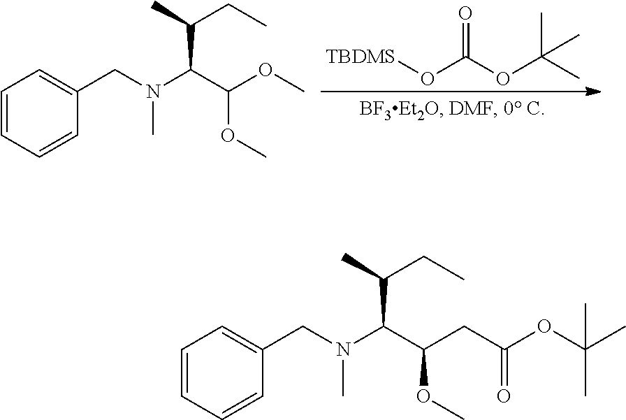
[TBDMS]OC(OC(C)(C)C)=O.C1=CC=CC(CN(C(C(OC)OC)C(CC)C)C)=C1.C1=CC=CC(CN(C(C(CC(OC(C)(C)C)=O)OC)C(CC)C)C)=C1
